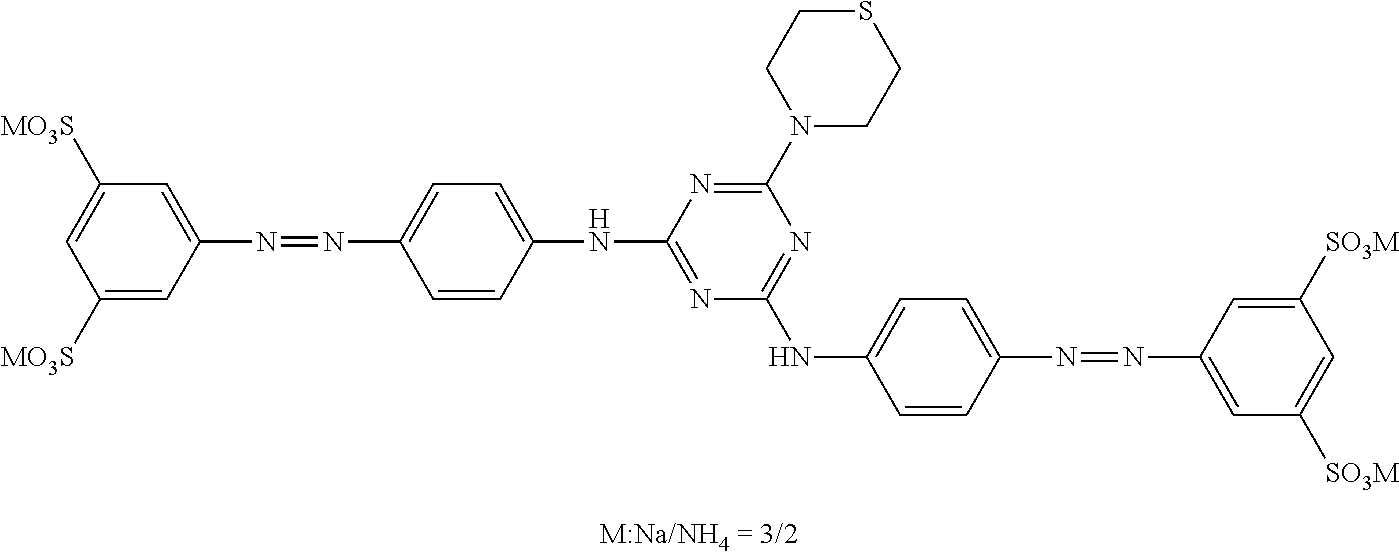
C1([MO3S])=CC([MO3S])=CC(N=NC2=CC=C(NC3=NC(NC4=CC=C(N=NC5=CC([SO3M])=CC([SO3M])=C5)C=C4)=NC(N4CCSCC4)=N3)C=C2)=C1
